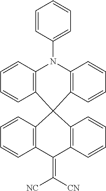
C1=CC(N2C3=C(C4(C5=C2C=CC=C5)C2=C(C(=C([CN])[NC])C5=C4C=CC=C5)C=CC=C2)C=CC=C3)=CC=C1
